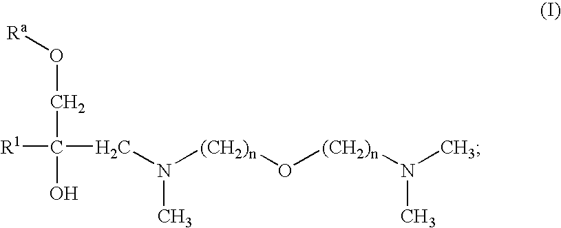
[Ra]OCC(O)([R1])CN([(CH2)n]O[(CH2)n]N(C)C)C
